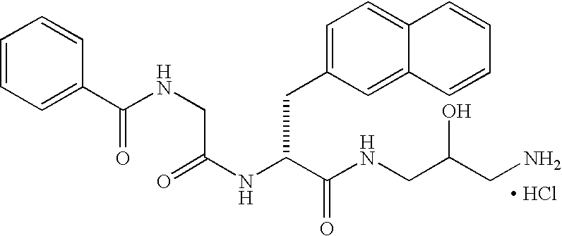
[ HCl].N(C(C(NCC(CN)O)=O)CC1=CC=C2C(=C1)C=CC=C2)C(=O)CNC(C1=CC=CC=C1)=O
